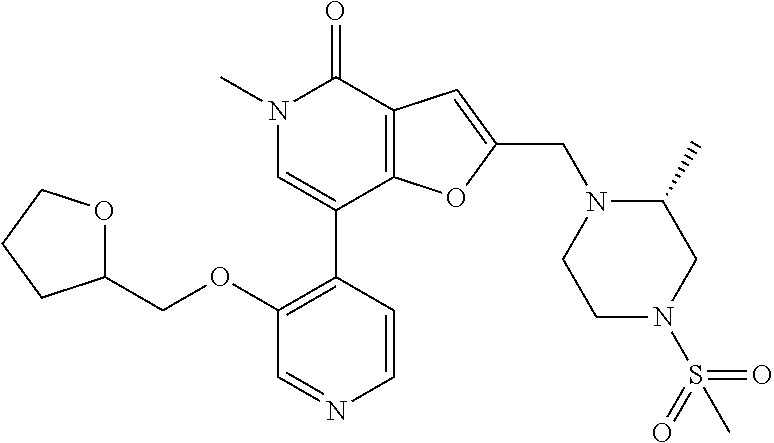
C(OC1=C(C2=CN(C)C(=O)C3=C2OC(CN2CCN(S(=O)(=O)C)CC2C)=C3)C=CN=C1)C1OCCC1
